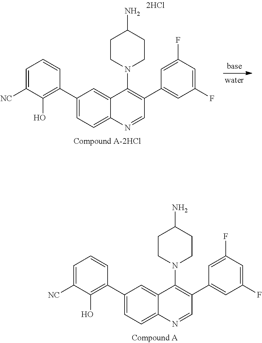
C1=C([NC])C(O)=C(C2=CC=C3C(=C2)C(N2CCC(N)CC2)=C(C2=CC(F)=CC(F)=C2)C=N3)C=C1.C1=C([NC])C(O)=C(C2=CC=C3C(=C2)C(N2CCC(N)CC2)=C(C2=CC(F)=CC(F)=C2)C=N3)C=C1
